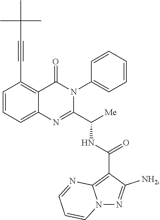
C1=CC=C2C(=C1C#CC(C)(C)C)C(=O)N(C1=CC=CC=C1)C(C([Me])NC(=O)C1=C3N(N=C1N)C=CC=N3)=N2
